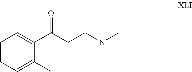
C1=CC=C(C)C(C(=O)CCN(C)C)=C1
